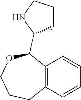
C12=C(C=CC=C1)C(C1CCCN1)OCCC2
